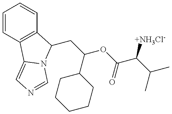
C1=CC2=C(C=C1)C(CC(C1CCCCC1)OC(=O)C([+NH3Cl-])C(C)C)N1C2=CN=C1
